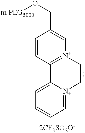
C12=CC=CC=[N+]1CC[N+]1=C2C=CC(CO[m PEG5000])=C1
